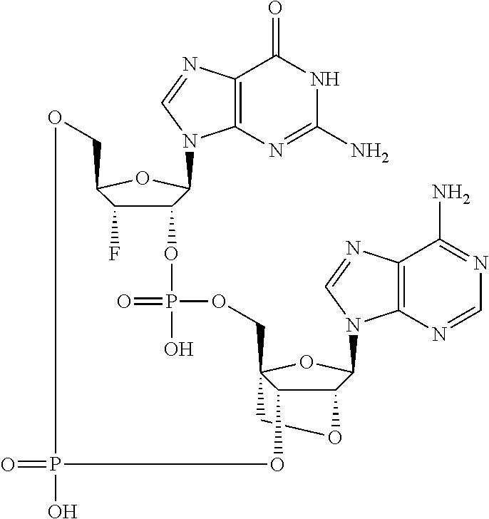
C12=C(N=C(N)NC1=O)N(C1C3C(F)C(O1)COP(=O)(O)OC1C4C(N5C6=C(C(N)=NC=N6)N=C5)OC1(COP(O)(=O)O3)CO4)C=N2
